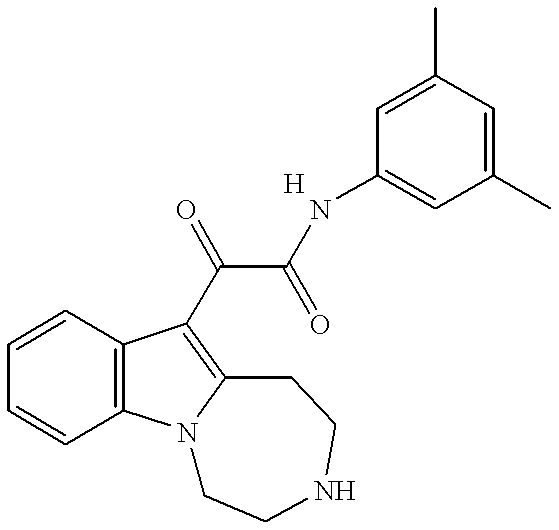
C1=CC=CC2=C1C(C(=O)C(=O)NC1=CC(C)=CC(C)=C1)=C1N2CCNCC1
